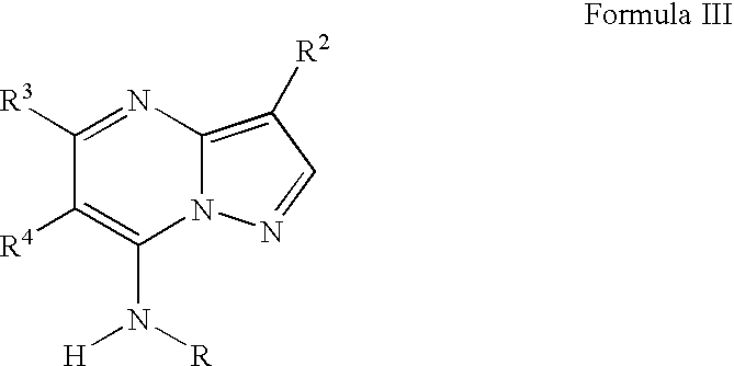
N1=C([R3])C([R4])=C(N([R])[H])N2C1=C([R2])C=N2
